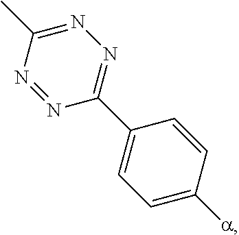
N1=C(C)N=NC(C2=CC=C([a])C=C2)=N1
